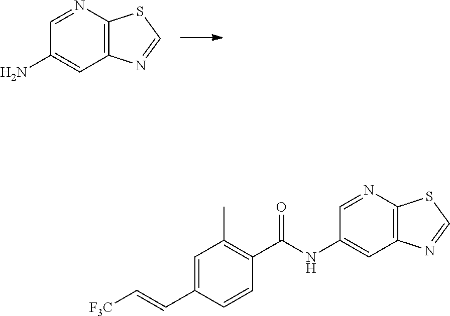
NC1=CC2=C(SC=N2)N=C1.C1=CC(C(NC2=CC3=C(N=C2)SC=N3)=O)=C(C)C=C1C=C[F3C]
